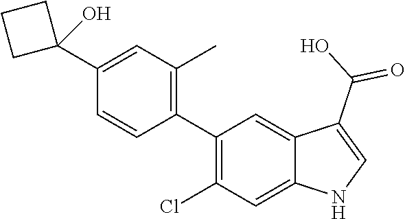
C1(C2=C(C)C=C(C3(O)CCC3)C=C2)=C(Cl)C=C2C(=C1)C(C(O)=O)=CN2
